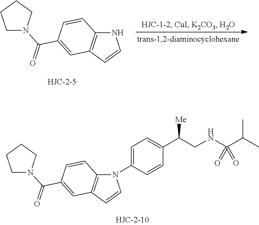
N1C2=C(C=C1)C=C(C(=O)N1CCCC1)C=C2.N1(C2=CC=C(C(CNC(C(C)C)(=O)=O)[Me])C=C2)C2=C(C=C1)C=C(C(=O)N1CCCC1)C=C2
